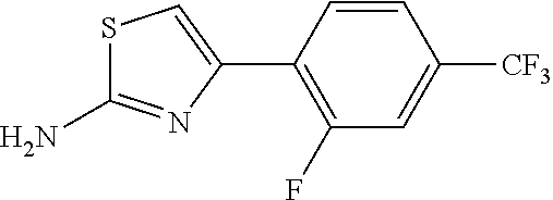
S1C(N)=NC(C2=C(F)C=C([CF3])C=C2)=C1
